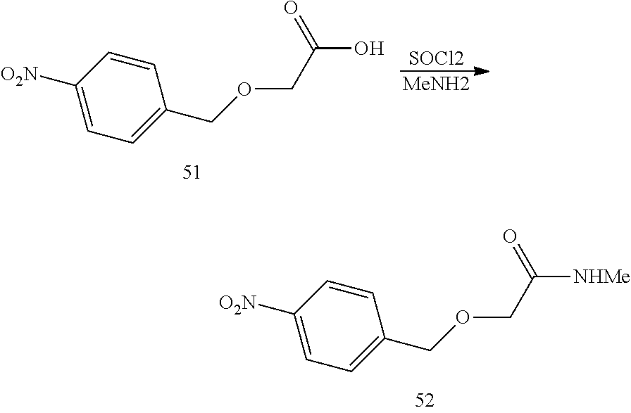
C1([O2N])=CC=C(COCC(O)=O)C=C1.[SOCl2].[MeNH2].C1([O2N])=CC=C(COCC([NHMe])=O)C=C1
